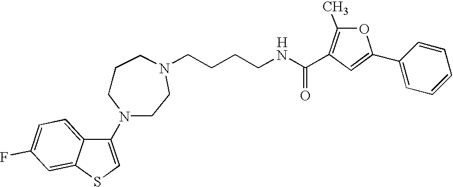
[H].C1(N2CCCN(CCCCNC(=O)C3=C(C)OC(C4=CC=CC=C4)=C3)CC2)=CSC2=CC(F)=CC=C12
